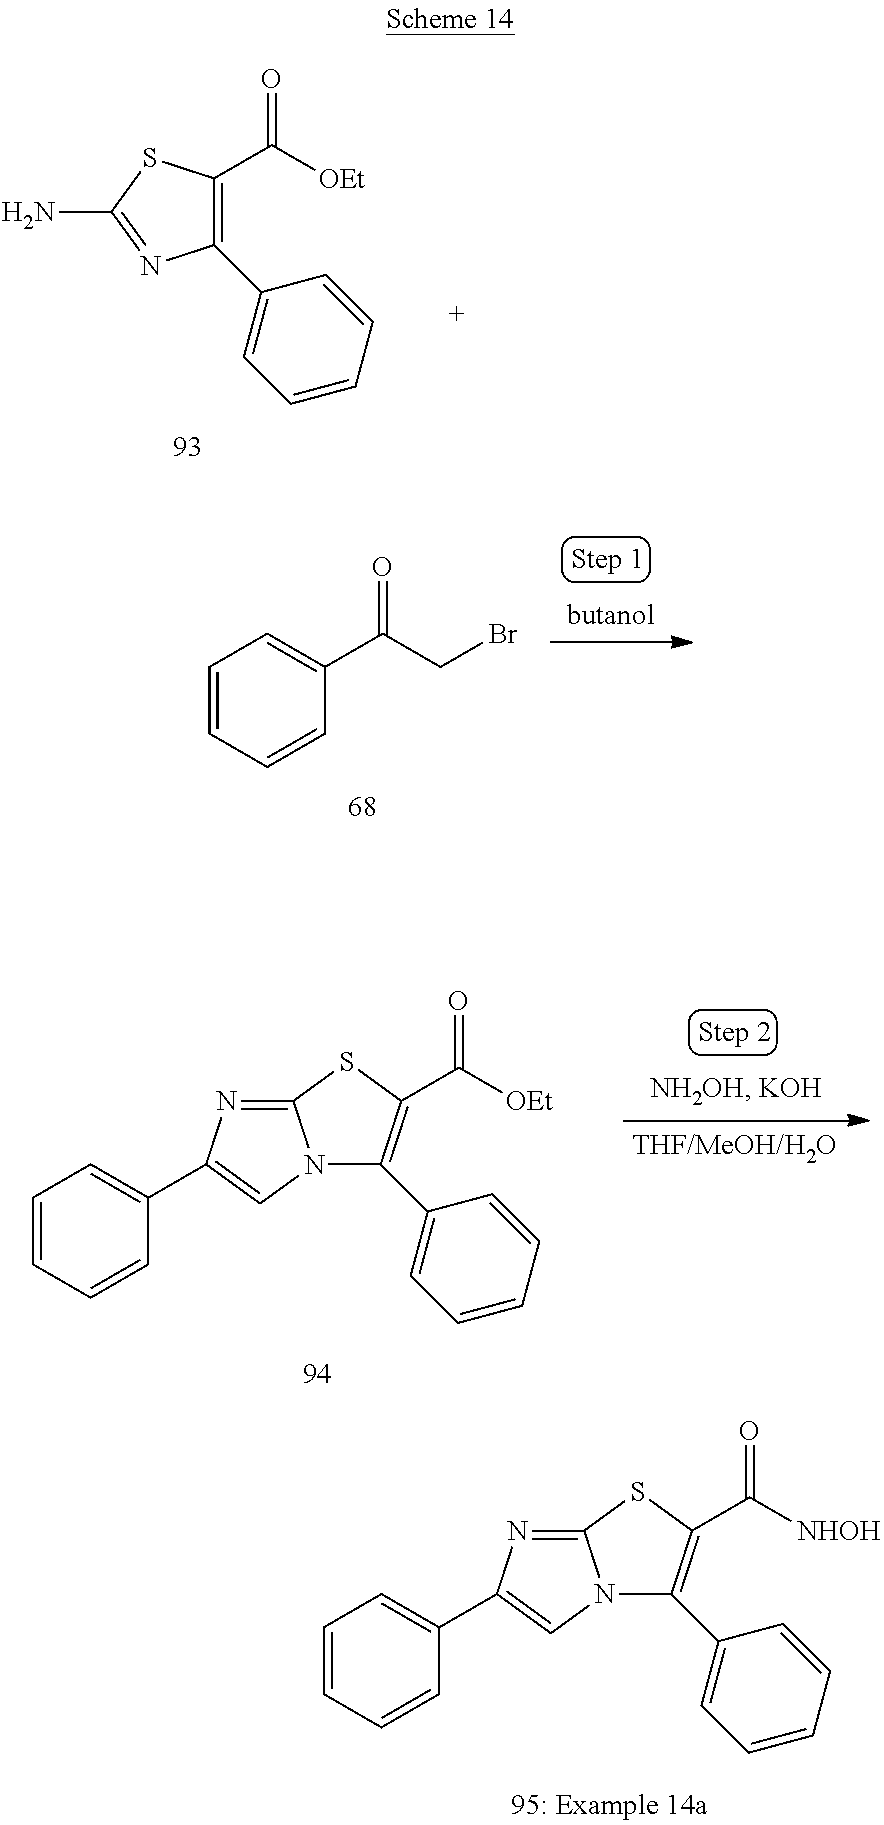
C1=CC=CC(C2=CN3C(=N2)SC(C(=O)[OEt])=C3C2=CC=CC=C2)=C1.C1=CC=CC(C2=CN3C(=N2)SC(C(=O)[NHOH])=C3C2=CC=CC=C2)=C1.C1(C([OEt])=O)=C(C2=CC=CC=C2)N=C(N)S1.C1=CC=CC(C(CBr)=O)=C1
